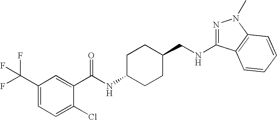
N1=C(NCC2CCC(NC(=O)C3=CC(C(F)(F)F)=CC=C3Cl)CC2)C2=C(N1C)C=CC=C2
